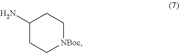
NC1CC[NBoc]CC1
